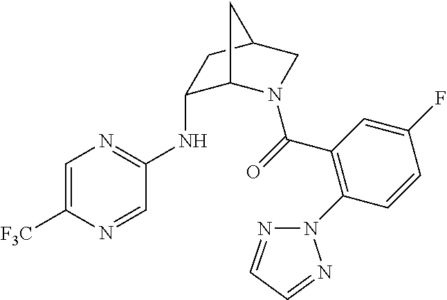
C1(NC2=NC=C([F3C])N=C2)C2N(C(=O)C3=C(N4N=CC=N4)C=CC(F)=C3)CC(C1)C2
